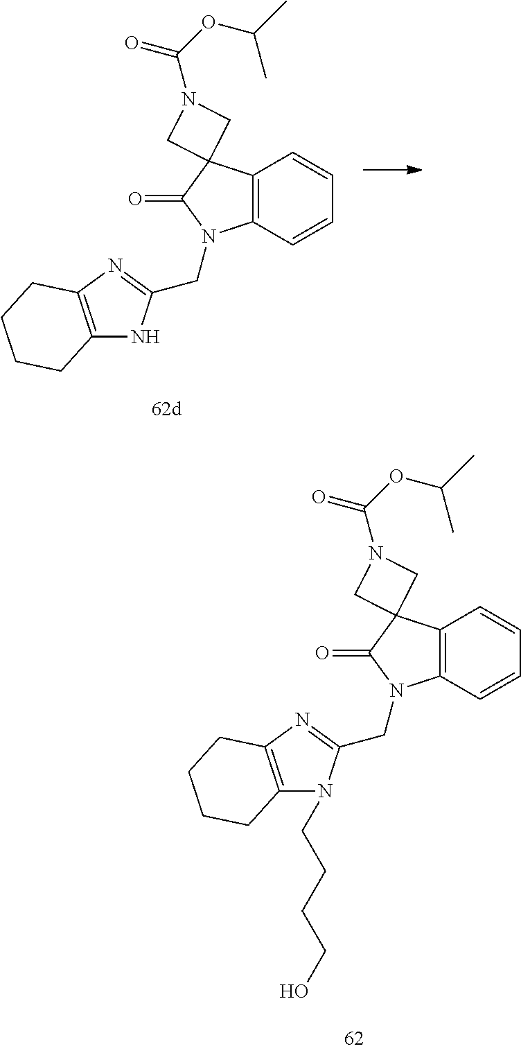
C12(C(=O)N(CC3=NC4=C(CCCC4)N3)C3=C1C=CC=C3)CN(C(OC(C)C)=O)C2.C12=C(N=C(CN3C(=O)C4(CN(C(OC(C)C)=O)C4)C4=C3C=CC=C4)N1CCCCO)CCCC2
